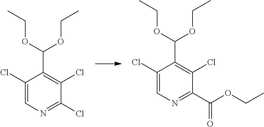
C1(C(OCC)OCC)=C(Cl)C(C(OCC)=O)=NC=C1Cl.C1(Cl)=CN=C(Cl)C(Cl)=C1C(OCC)OCC
